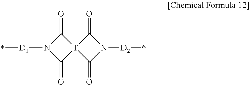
N1([D1]*)C(=O)[T]2(C1=O)C(=O)N([D2]*)C2=O
